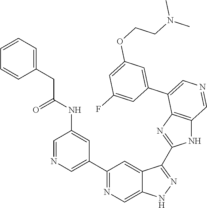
C1(C2=CN=CC(NC(CC3=CC=CC=C3)=O)=C2)=NC=C2C(=C1)C(C1=NC3=C(N1)C=NC=C3C1=CC(OCCN(C)C)=CC(F)=C1)=NN2
